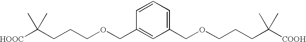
[HOOC]C(CCCOCC1=CC(COCCCC([COOH])(C)C)=CC=C1)(C)C
